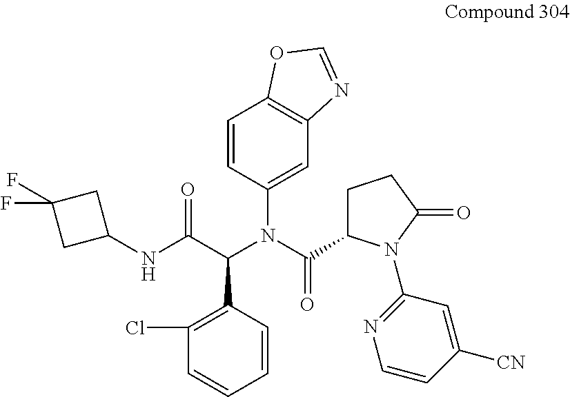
C1(Cl)=C(C(C(NC2CC(F)(F)C2)=O)N(C(C2CCC(=O)N2C2=NC=CC([CN])=C2)=O)C2=CC3=C(C=C2)OC=N3)C=CC=C1
